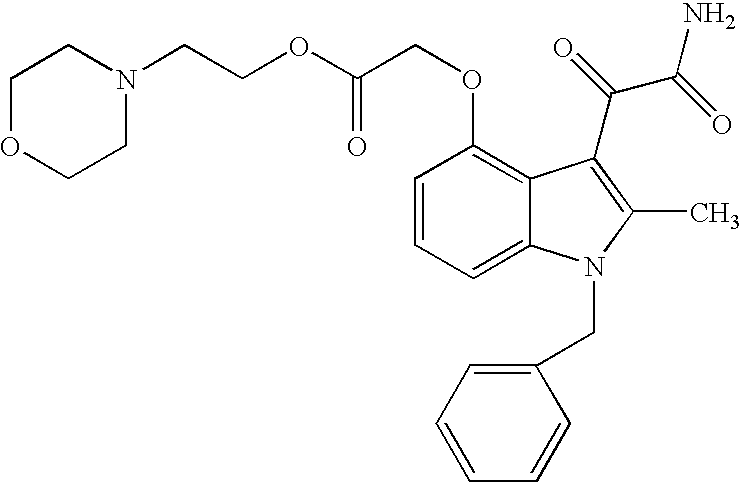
C1OCCN(CCOC(COC2=C3C(=CC=C2)N(CC2=CC=CC=C2)C(C)=C3C(=O)C(=O)N)=O)C1
